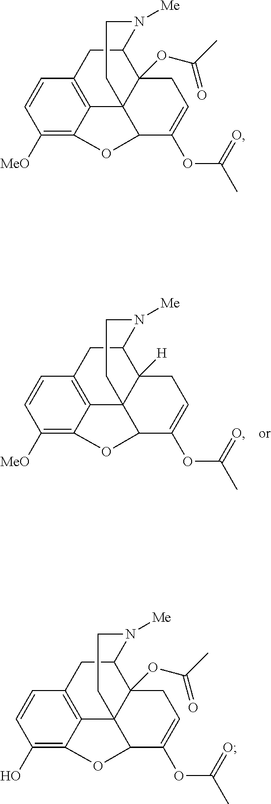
C1([MeO])=C2C3=C(C=C1)CC1C4([H])C3(C(C(OC(C)=O)=CC4)O2)CCN1[Me].C1([MeO])=C2C3=C(C=C1)CC1C4(OC(C)=O)C3(C(C(OC(C)=O)=CC4)O2)CCN1[Me].C1(O)=C2C3=C(C=C1)CC1C4(OC(C)=O)C3(C(C(OC(C)=O)=CC4)O2)CCN1[Me]
